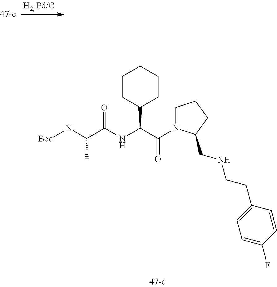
N(C(C1CCCCC1)C(=O)N1CCCC1CNCCC1=CC=C(F)C=C1)C(C(N([Boc])C)C)=O
